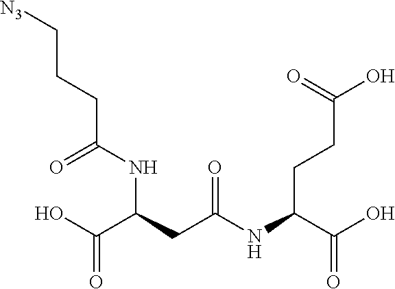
N(C(=O)CC(C(O)=O)NC(CCC[N3])=O)C(C(O)=O)CCC(O)=O
